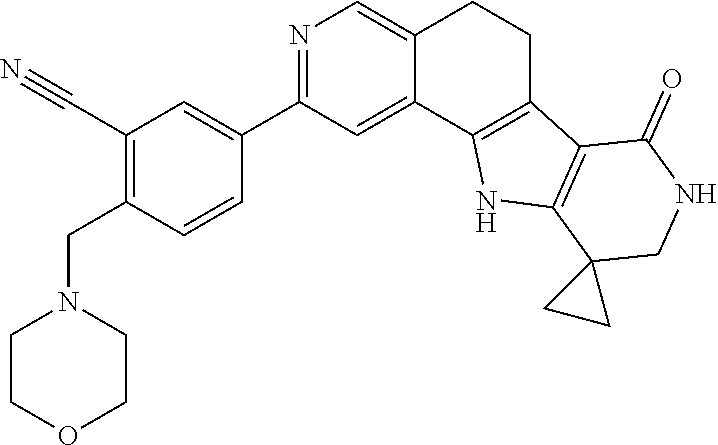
N1=C(C2=CC(C#N)=C(CN3CCOCC3)C=C2)C=C2C(=C1)CCC1=C2NC2=C1C(=O)NCC21CC1
